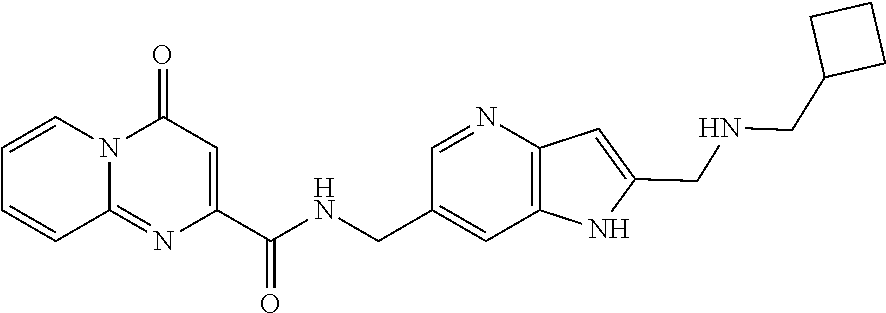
C(C1=CC2=C(N=C1)C=C(CNCC1CCC1)N2)NC(C1=CC(=O)N2C(=N1)C=CC=C2)=O
